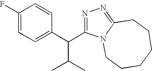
C1(F)=CC=C(C(C2=NN=C3N2CCCCCC3)C(C)C)C=C1
